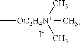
C[OC2H4N+](C)(C)C.[I-]
